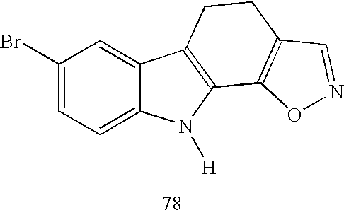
C1(Br)=CC=C2C(=C1)C1=C(N2[H])C2=C(CC1)C=NO2
